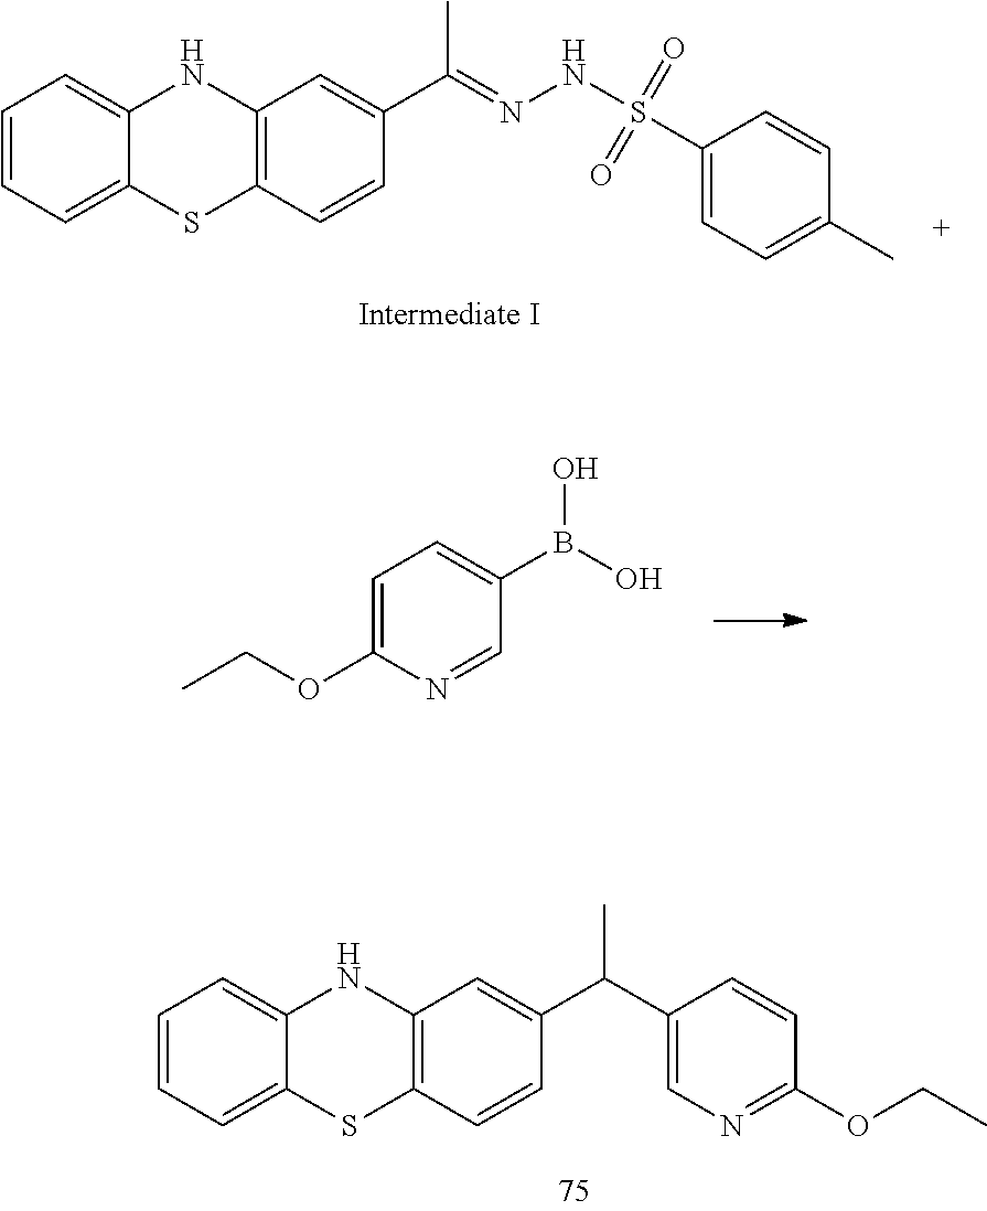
C1=CC=C2C(=C1)NC1=C(S2)C=CC(C(=NNS(C2=CC=C(C)C=C2)(=O)=O)C)=C1.C1=C(OCC)N=CC(B(O)O)=C1.C1=CC=C2C(=C1)NC1=C(S2)C=CC(C(C2=CN=C(OCC)C=C2)C)=C1
